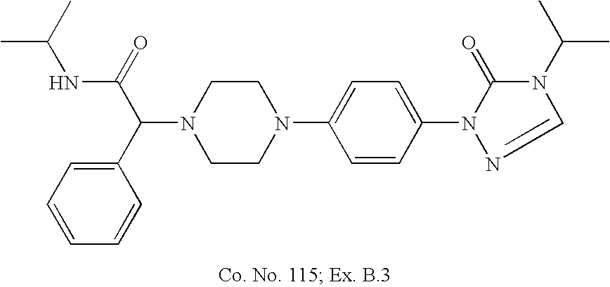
N1(C(C2=CC=CC=C2)C(=O)NC(C)C)CCN(C2=CC=C(N3C(=O)N(C(C)C)C=N3)C=C2)CC1
